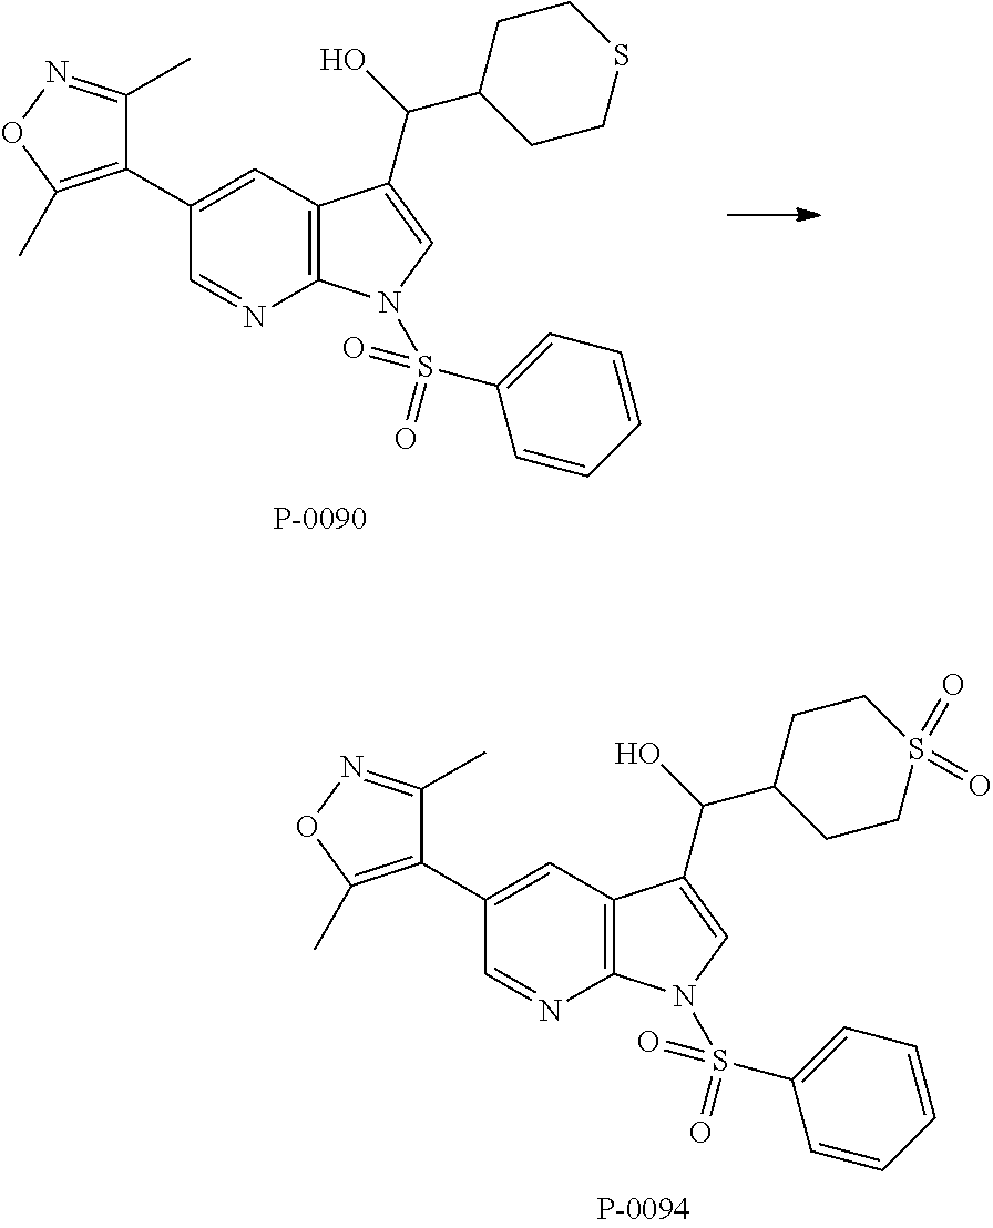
C1(C)=NOC(C)=C1C1=CC2=C(N=C1)N(S(=O)(C1=CC=CC=C1)=O)C=C2C(C1CCS(=O)(=O)CC1)O.C1(C)=NOC(C)=C1C1=CC2=C(N=C1)N(S(=O)(C1=CC=CC=C1)=O)C=C2C(O)C1CCSCC1
